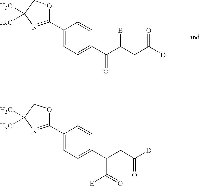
C1(C2=NC(C)(C)CO2)=CC=C(C(C([E])CC([D])=O)=O)C=C1.C1(C2=NC(C)(C)CO2)=CC=C(C(CC([D])=O)C([E])=O)C=C1
